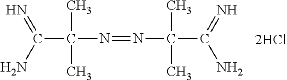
C(C(C)(N=NC(C)(C)C(=N)N)C)(N)=N
